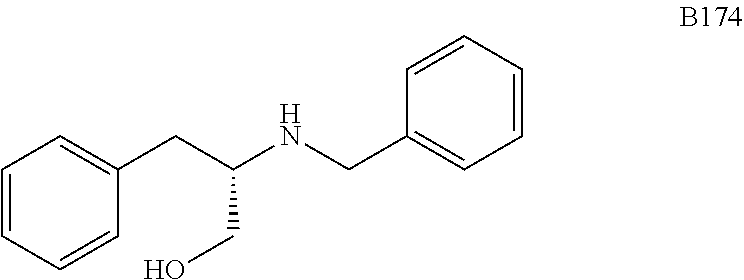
C1=CC=CC=C1CC(NCC1=CC=CC=C1)CO
